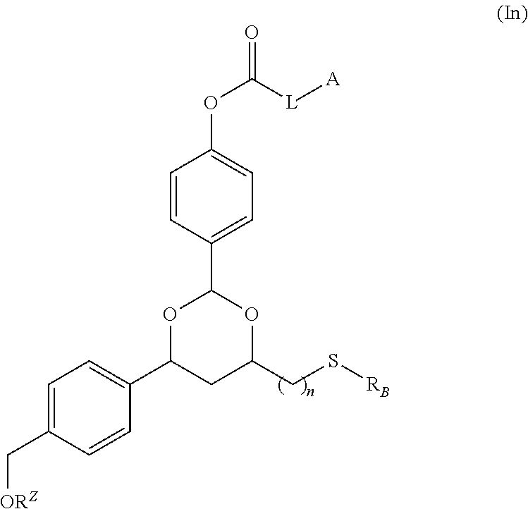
C1=C(C[ORZ])C=CC(C2CC(CS[RB])OC(C3=CC=C(OC(=O)[L][A])C=C3)O2)=C1
